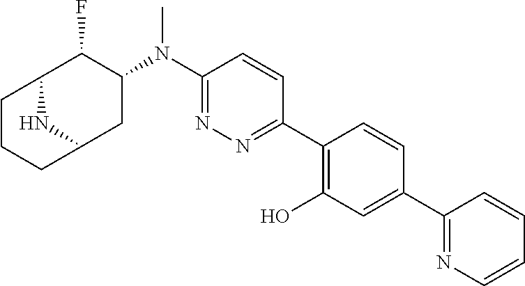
C1(N(C2C(F)C3CCCC(C2)N3)C)=NN=C(C2=C(O)C=C(C3=NC=CC=C3)C=C2)C=C1
